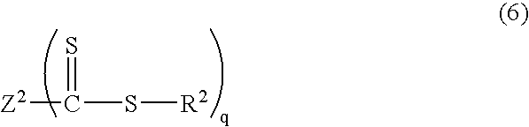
[Z2]C(S[R2])=S
